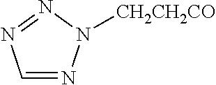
C1=NN([CH2CH2CO])N=N1
